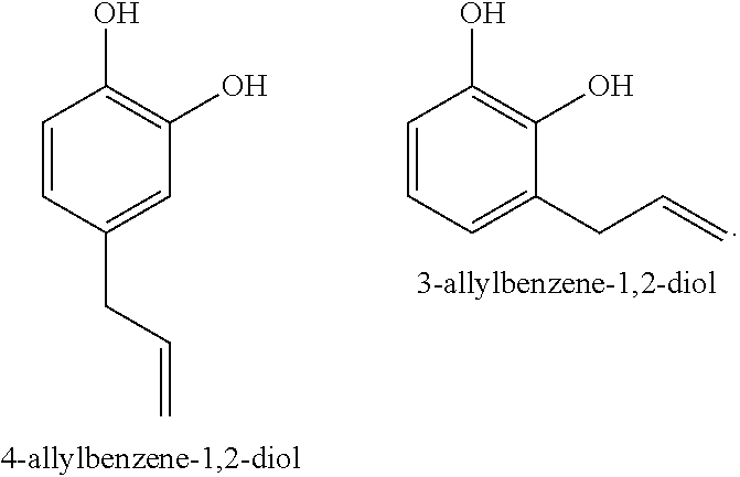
C1=CC=C(CC=C)C(O)=C1O.C1=CC(CC=C)=CC(O)=C1O
